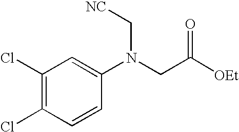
C1(Cl)=C(Cl)C=CC(N(CC([OEt])=O)C[NC])=C1
